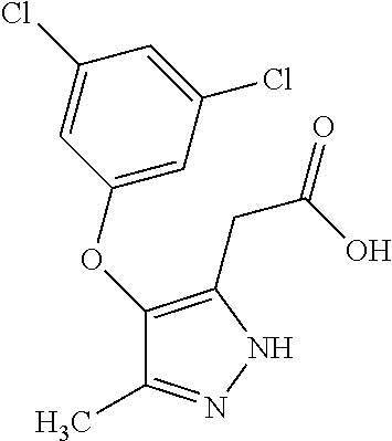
C1(OC2=CC(Cl)=CC(Cl)=C2)=C(CC(=O)O)NN=C1C
